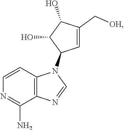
C1=CC2=C(C(N)=N1)N=CN2C1C=C(C[OH])C(O)C1O
